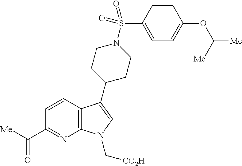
C12=C(C(C3CCN(S(C4=CC=C(OC([Me])[Me])C=C4)(=O)=O)CC3)=CN1C[CO2H])C=CC(C([Me])=O)=N2
